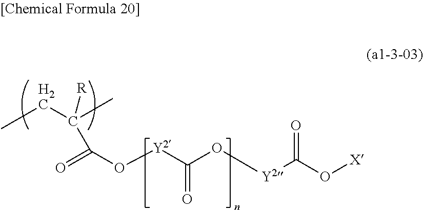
[Y2](OC(=O)C([R])(C)CC)C(O[Y2]C(O[X])=O)=O
